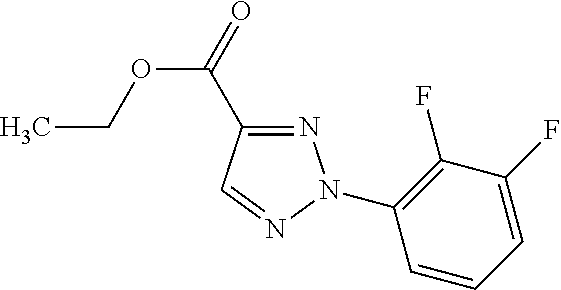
N1=C(C(=O)OCC)C=NN1C1=C(F)C(F)=CC=C1
